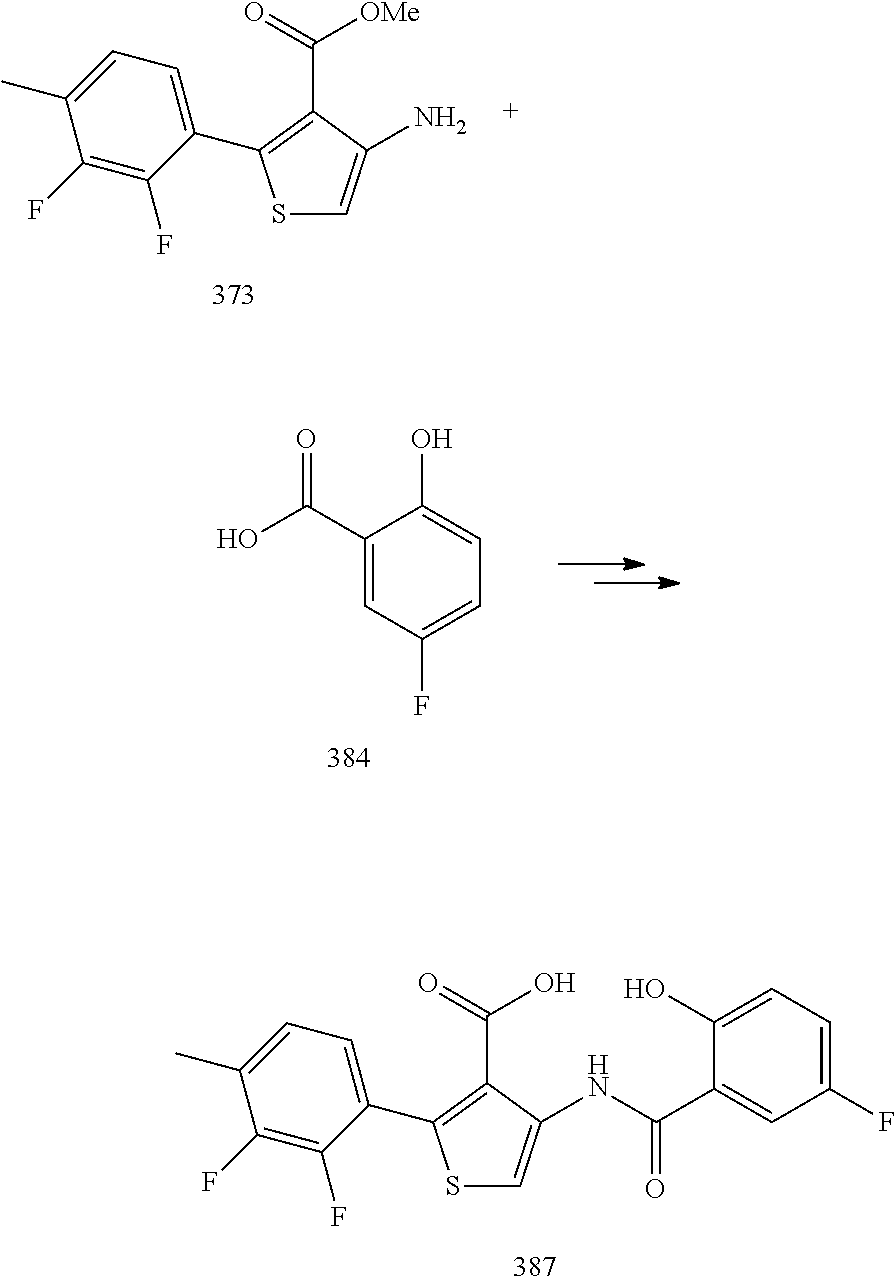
S1C=C(N)C(C(=O)[OMe])=C1C1=CC=C(C)C(F)=C1F.C1(C(O)=O)=CC(F)=CC=C1O.S1C=C(NC(C2=CC(F)=CC=C2O)=O)C(C(=O)O)=C1C1=CC=C(C)C(F)=C1F
